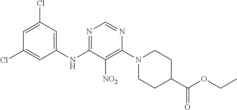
N1=C(NC2=CC(Cl)=CC(Cl)=C2)C([NO2])=C(N2CCC(C(OCC)=O)CC2)N=C1
